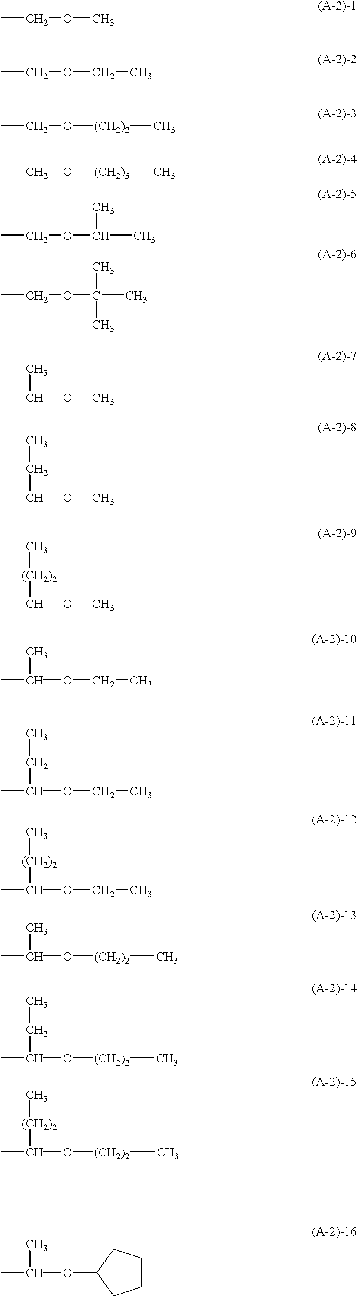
CCOC.CCOCC.CCO[(CH2)2]C.CCO[(CH2)3]C.CCOC(C)C.CCOC(C)(C)C.CC(OC)C.CC(OC)CC.CC(OC)[(CH2)2]C.CC(OCC)C.CC(OCC)CC.CC(OCC)[(CH2)2]C.CC(O[(CH2)2]C)C.CC(O[(CH2)2]C)CC.CC(O[(CH2)2]C)[(CH2)2]C.CC(OC1CCCC1)C
